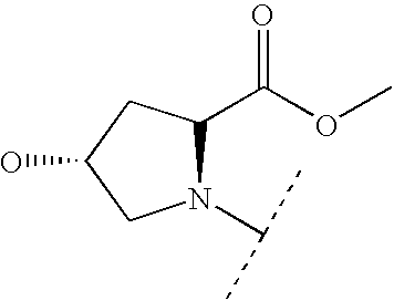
N1(C(C)C)C(C(OC)=O)CC(O)C1
